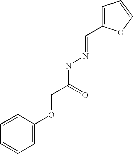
C1=CC=C(OCC(NN=CC2=CC=CO2)=O)C=C1
